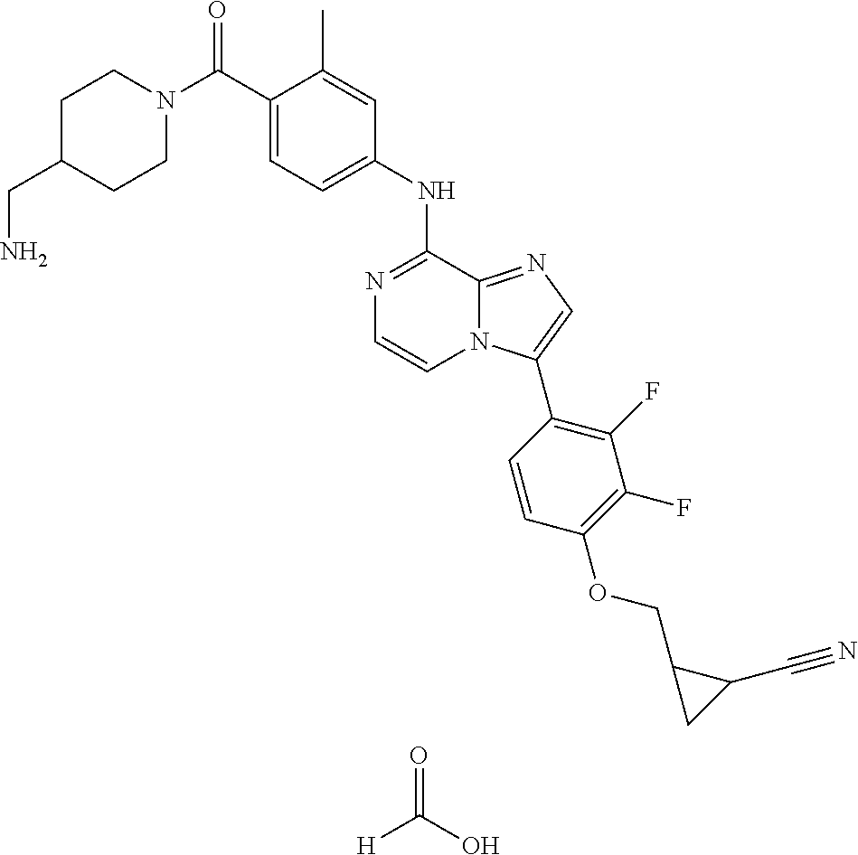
N1=C(NC2=CC=C(C(N3CCC(CN)CC3)=O)C(C)=C2)C2=NC=C(C3=C(F)C(F)=C(OCC4CC4C#N)C=C3)N2C=C1.O=C(O)[H]
